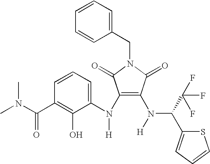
C1(N(C2=CC=CC(C(N(C)C)=O)=C2O)[H])=C(N(C(C2=CC=CS2)C(F)(F)F)[H])C(=O)N(CC2=CC=CC=C2)C1=O
